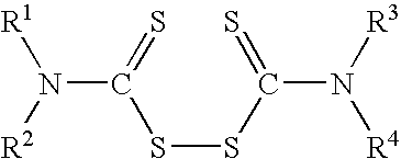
S(SC(=S)N([R3])[R4])C(=S)N([R2])[R1]
